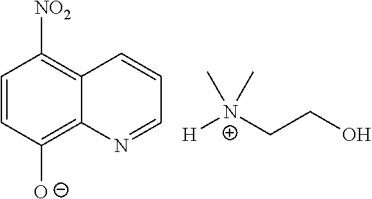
C1=CC([O-])=C2C(=C1[NO2])C=CC=N2.[H][N+](CCO)(C)C
